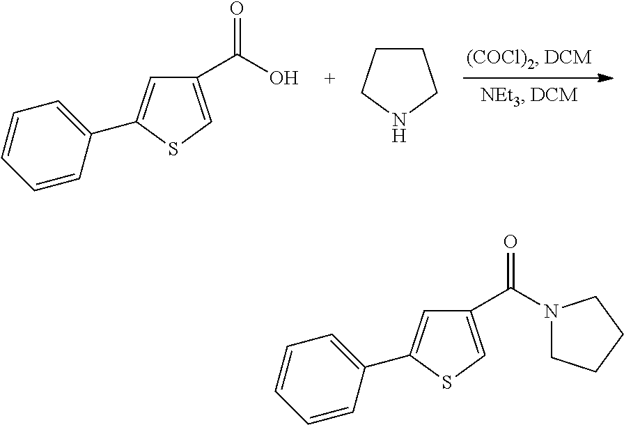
C1(C(O)=O)=CSC(C2=CC=CC=C2)=C1.C1CCNC1.C1(C(=O)N2CCCC2)=CSC(C2=CC=CC=C2)=C1
